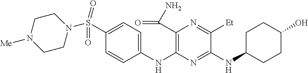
C1(NC2=C(C(N)=O)N=C([Et])C(NC3CCC(O)CC3)=N2)=CC=C(S(N2CCN([Me])CC2)(=O)=O)C=C1
